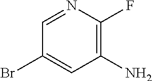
C1=NC(F)=C(N)C=C1Br
